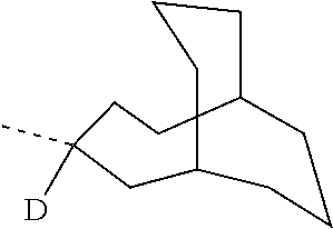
C1C2CCCC(CCC1(C)[D])CCC2
